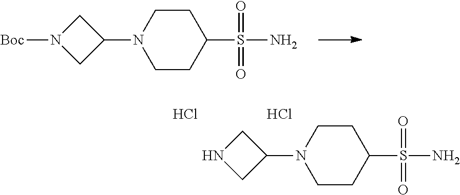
C1CC(S(N)(=O)=O)CCN1C1CNC1.Cl.Cl.C1CC(S(N)(=O)=O)CCN1C1CN([Boc])C1
